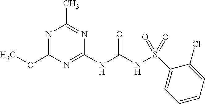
N1=C(OC)N=C(NC(NS(=O)(=O)C2=CC=CC=C2Cl)=O)N=C1C
